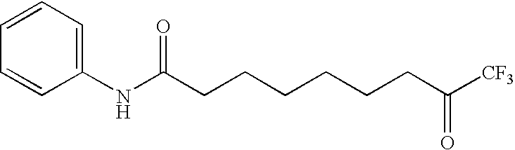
C1=CC=C(NC(CCCCCCC([CF3])=O)=O)C=C1
